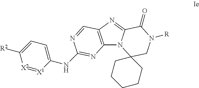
C12=C(N=C3N1C1(CN([R])C3=O)CCCCC1)C=NC(NC1=CC=C([R2])[X2]=[X1]1)=N2
